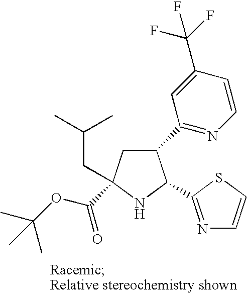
C1(C2=NC=CC(C(F)(F)F)=C2)CC(C(OC(C)(C)C)=O)(CC(C)C)NC1C1=NC=CS1
